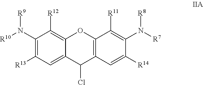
C1(N([R9])[R10])=C([R13])C=C2C(=C1[R12])OC1=C(C2Cl)C=C([R14])C(N([R8])[R7])=C1[R11]
